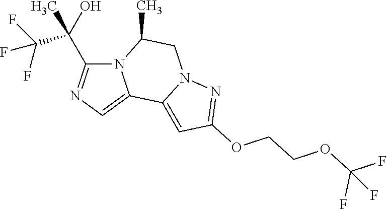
N12C(C(C(F)(F)F)(O)C)=NC=C1C1=CC(OCCOC(F)(F)F)=NN1CC2C
